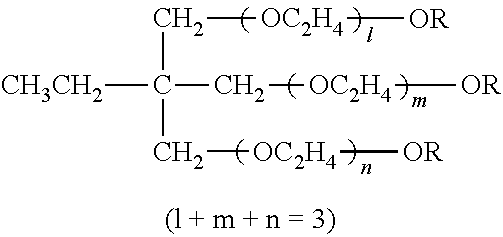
[CH3CH2]C(C[OC2H4][OR])(C[OC2H4][OR])C[OC2H4][OR]
